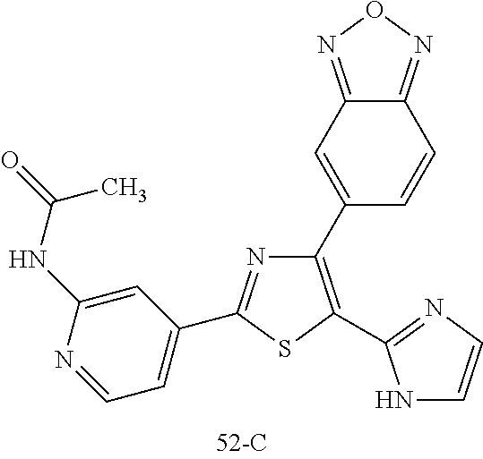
N1=C(C2=CC=NC(NC(=O)C)=C2)SC(C2=NC=CN2)=C1C1=CC2=NON=C2C=C1
